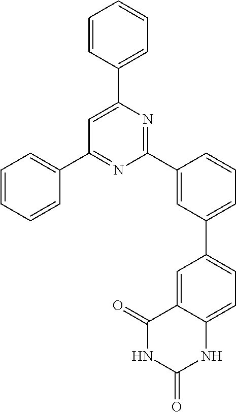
C1=CC(C2=CC(C3=CC=CC=C3)=NC(C3=CC(C4=CC=C5C(=C4)C(=O)NC(=O)N5)=CC=C3)=N2)=CC=C1
